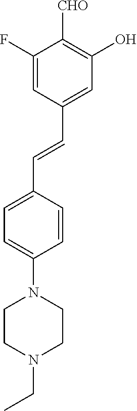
C(=CC1=CC(O)=C([CHO])C(F)=C1)C1=CC=C(N2CCN(CC)CC2)C=C1
